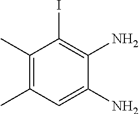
C1(C)=C(C)C=C(N)C(N)=C1I
